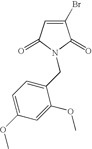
C1(Br)=CC(=O)N(CC2=CC=C(OC)C=C2OC)C1=O
